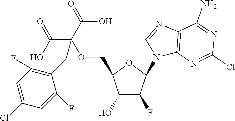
C1(O)C(F)C(N2C3=C(C(N)=NC(Cl)=N3)N=C2)OC1COC(CC1=C(F)C=C(Cl)C=C1F)(C(O)=O)C(O)=O
